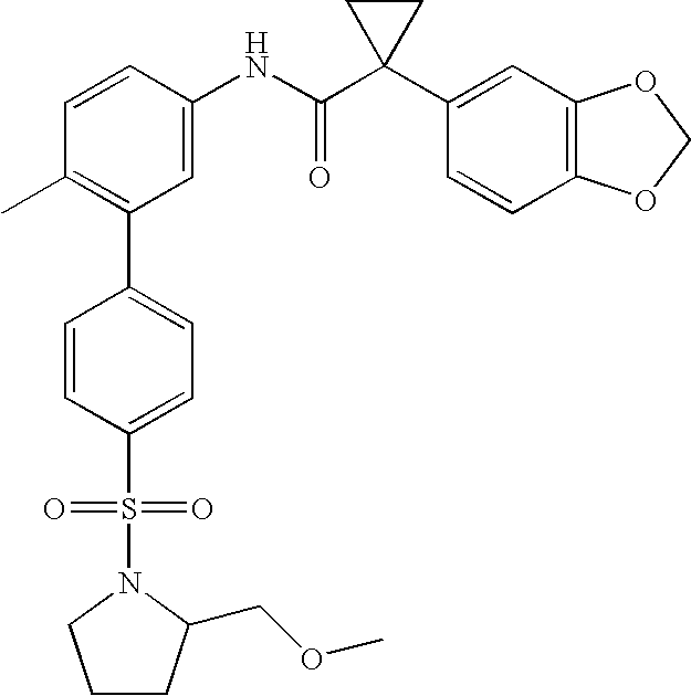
C1=CC(NC(C2(C3=CC4=C(C=C3)OCO4)CC2)=O)=CC(C2=CC=C(S(=O)(=O)N3C(COC)CCC3)C=C2)=C1C
